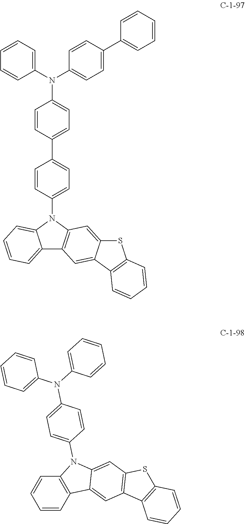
C12=CC=CC=C1N(C1=CC=C(C3=CC=C(N(C4=CC=CC=C4)C4=CC=C(C5=CC=CC=C5)C=C4)C=C3)C=C1)C1=C2C=C2C(=C1)SC1=C2C=CC=C1.C1=CC2=C(C=C1)N(C1=CC=C(N(C3=CC=CC=C3)C3=CC=CC=C3)C=C1)C1=CC3=C(C=C21)C1=C(S3)C=CC=C1
